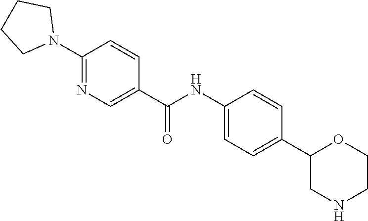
C1(N2CCCC2)=NC=C(C(NC2=CC=C(C3CNCCO3)C=C2)=O)C=C1
